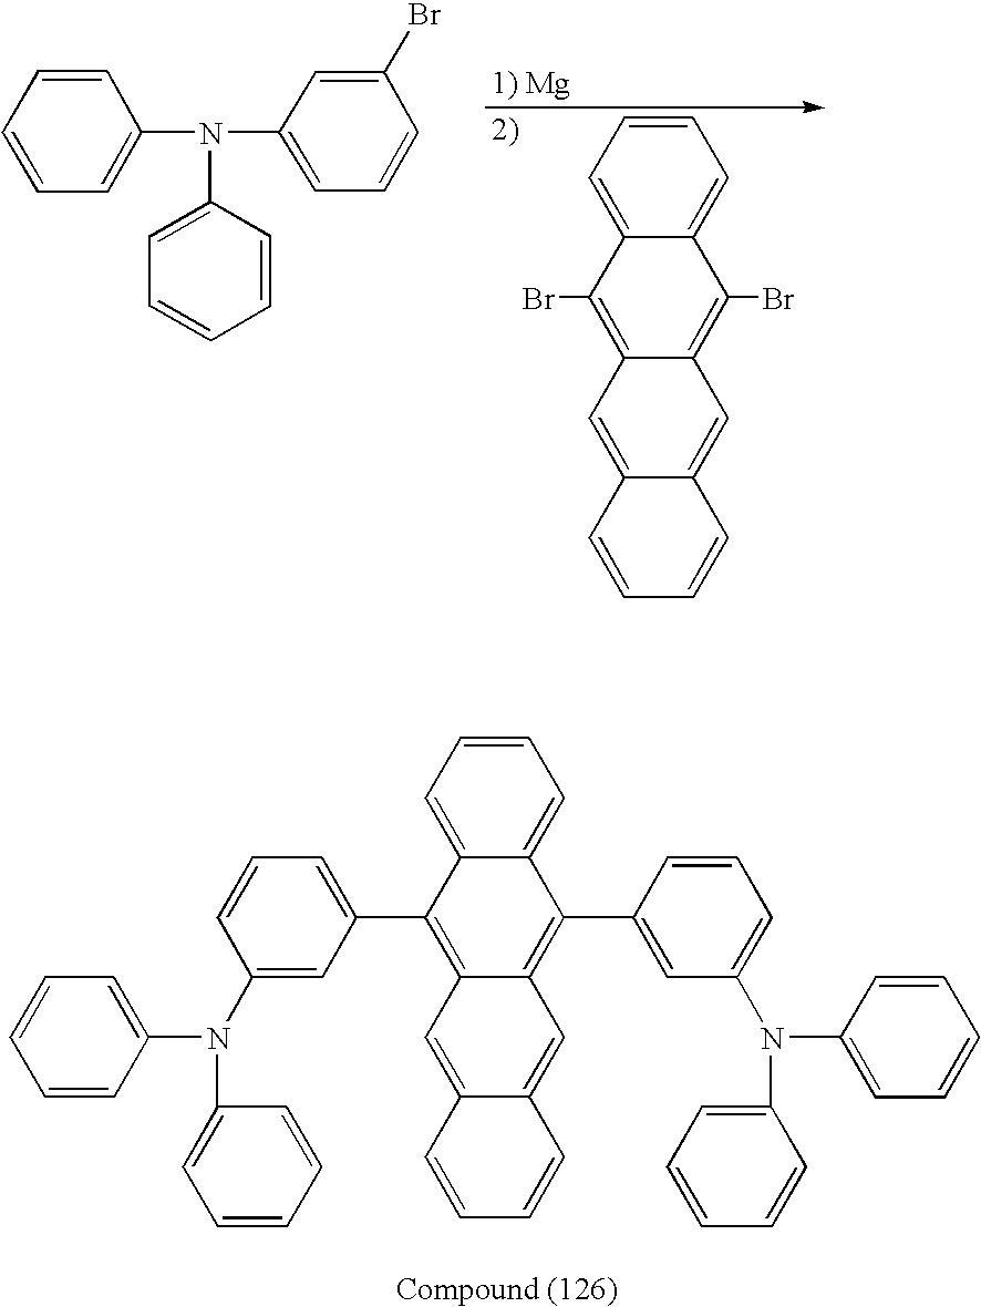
C1(N(C2=CC=CC(Br)=C2)C2=CC=CC=C2)=CC=CC=C1.C1=CC=C2C(=C1)C(Br)=C1C=C3C=CC=CC3=CC1=C2Br.C1=CC=C2C(=C1)C(C1=CC(N(C3=CC=CC=C3)C3=CC=CC=C3)=CC=C1)=C1C(=C2C2=CC=CC(N(C3=CC=CC=C3)C3=CC=CC=C3)=C2)C=C2C(=C1)C=CC=C2
